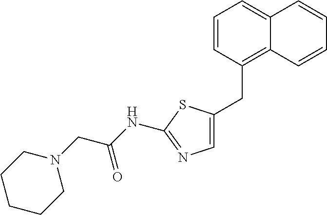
C1=C(CC2=C3C(=CC=C2)C=CC=C3)SC(NC(CN2CCCCC2)=O)=N1
